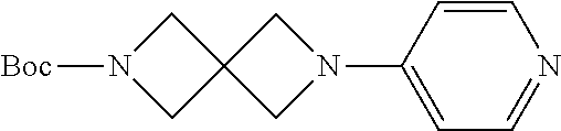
C1(N2CC3(C2)CN([Boc])C3)=CC=NC=C1
